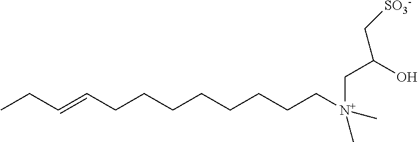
CCC=CCCCCCCCC[N+](C)(CC(C[SO3-])O)C
